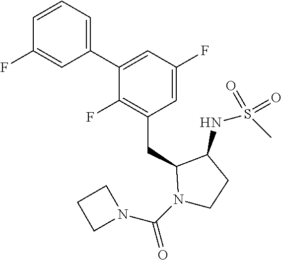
C1(C2=CC(F)=CC(CC3N(C(N4CCC4)=O)CCC3NS(C)(=O)=O)=C2F)=CC=CC(F)=C1
